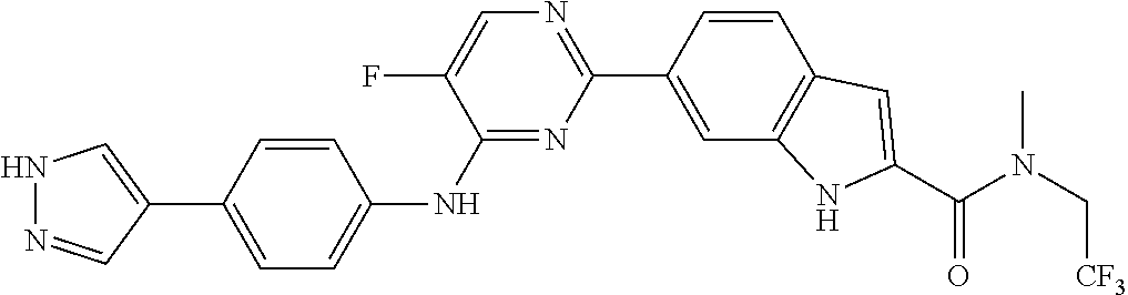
C1=CC(C2=NC=C(F)C(NC3=CC=C(C4=CNN=C4)C=C3)=N2)=CC2=C1C=C(C(N(C[CF3])C)=O)N2
